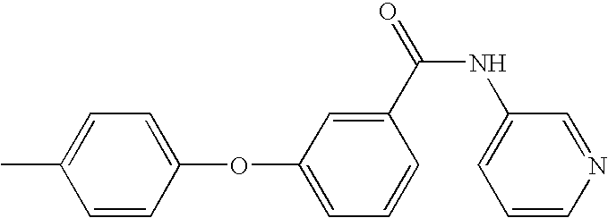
CC1=CC=C(OC2=CC=CC(C(=O)NC3=CC=CN=C3)=C2)C=C1
